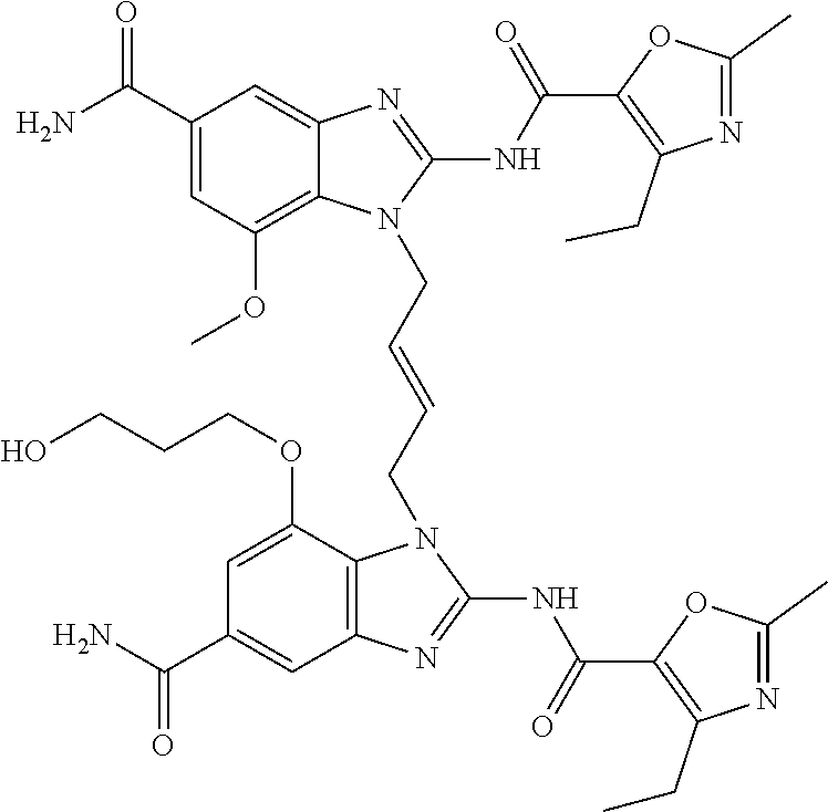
NC(C1=CC(OC)=C2C(=C1)N=C(NC(=O)C1=C(CC)N=C(C)O1)N2CC=CCN1C2=C(C=C(C(N)=O)C=C2OCCCO)N=C1NC(=O)C1=C(CC)N=C(C)O1)=O
